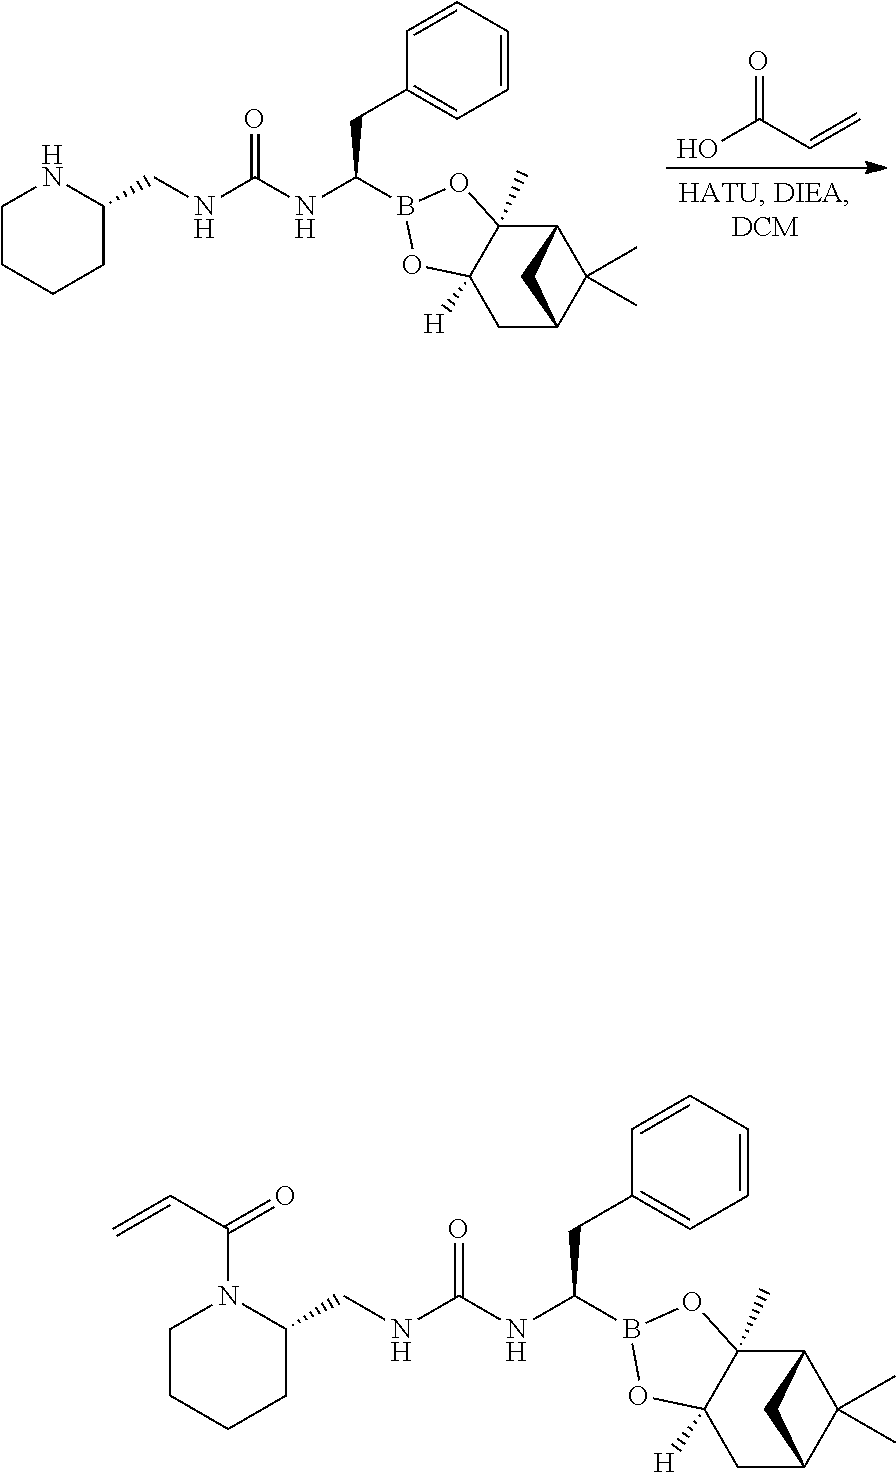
O1C2([H])CC3C(C)(C)C(C2(C)OB1C(NC(NCC1NCCCC1)=O)CC1=CC=CC=C1)C3.OC(C=C)=O.O1C2([H])CC3C(C)(C)C(C2(C)OB1C(NC(NCC1N(C(=O)C=C)CCCC1)=O)CC1=CC=CC=C1)C3
